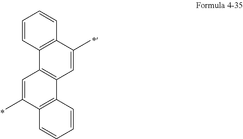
C1=CC2=C(C=C1)C(C)=CC1=C2C=C(C)C2=C1C=CC=C2
